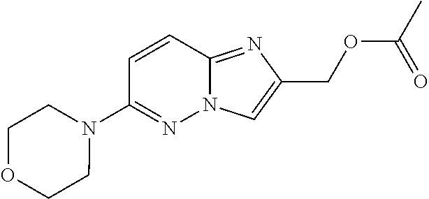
C1=CC2=NC(COC(C)=O)=CN2N=C1N1CCOCC1
